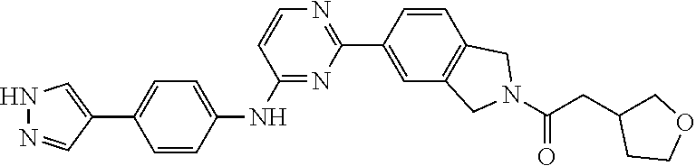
N1=C(NC2=CC=C(C3=CNN=C3)C=C2)C=CN=C1C1=CC2=C(C=C1)CN(C(CC1COCC1)=O)C2
